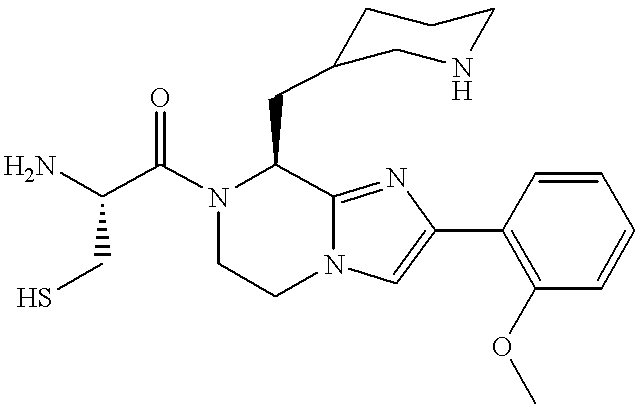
NC(C(N1C(CC2CNCCC2)C2=NC(C3=C(OC)C=CC=C3)=CN2CC1)=O)CS
